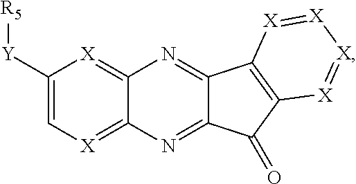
C1([Y][R5])=C[X]=C2C(=[X]1)N=C1C(=N2)C(=O)C2=C1[X]=[X][X]=[X]2
